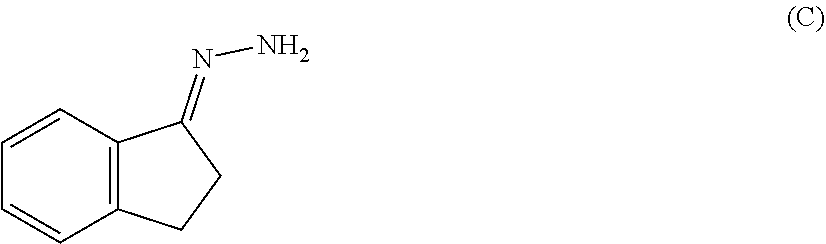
C12=C(C=CC=C1)C(=NN)CC2
